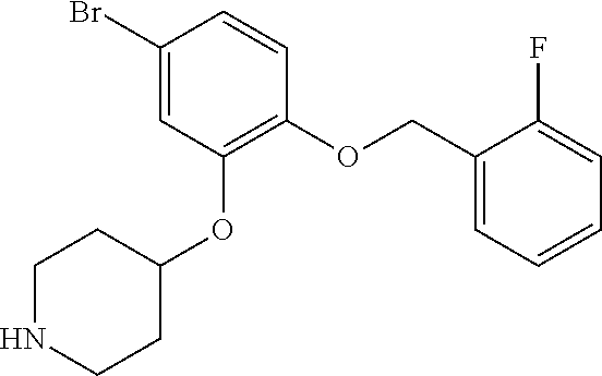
C1(OCC2=CC=CC=C2F)=C(OC2CCNCC2)C=C(Br)C=C1
